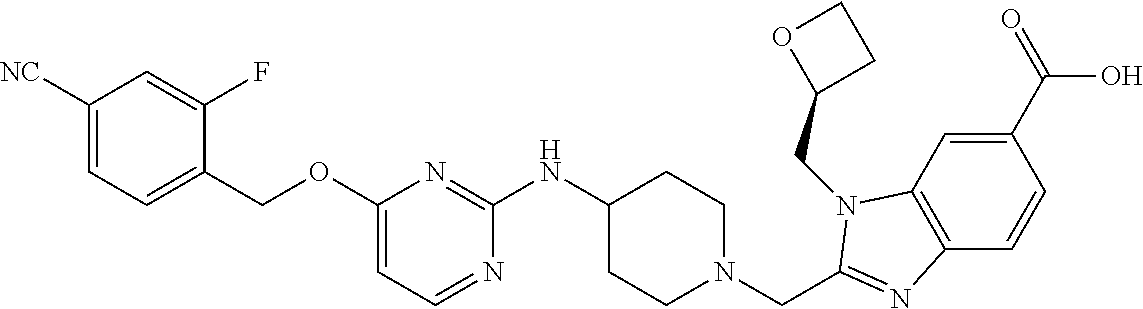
C1(C(=O)O)=CC2=C(C=C1)N=C(CN1CCC(NC3=NC(OCC4=CC=C([NC])C=C4F)=CC=N3)CC1)N2CC1CCO1
